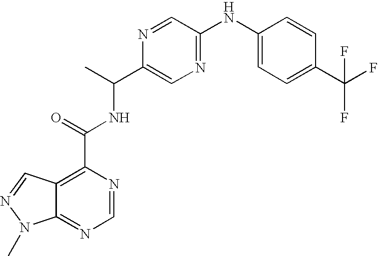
C12=NC=NC(C(=O)NC(C3=CN=C(NC4=CC=C(C(F)(F)F)C=C4)C=N3)C)=C1C=NN2C
